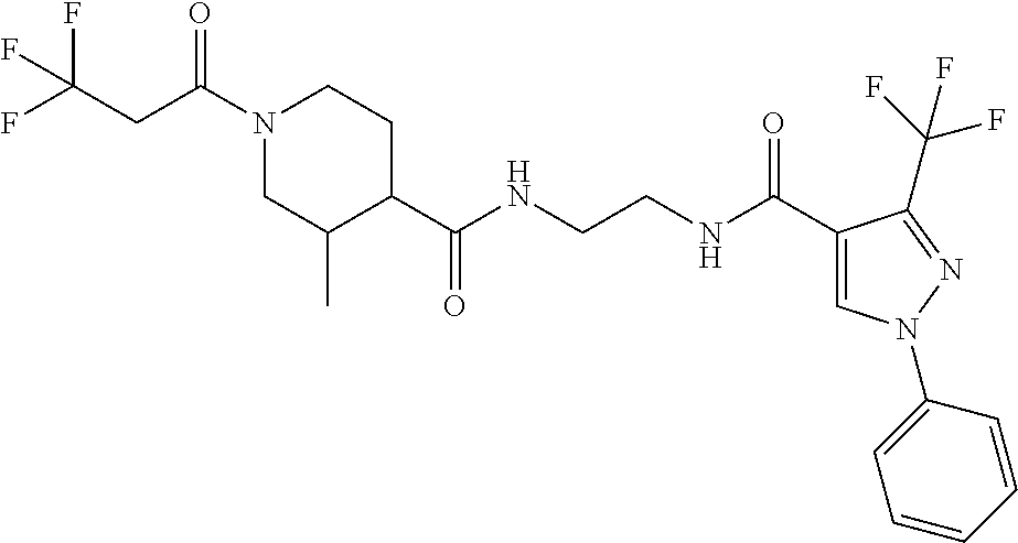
FC(CC(N1CC(C)C(C(NCCNC(C2=CN(C3=CC=CC=C3)N=C2C(F)(F)F)=O)=O)CC1)=O)(F)F
